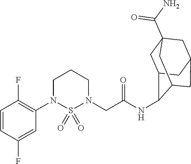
C1(N2CCCN(CC(=O)NC3C4CC5(C(N)=O)CC(CC3C5)C4)S2(=O)=O)=C(F)C=CC(F)=C1
